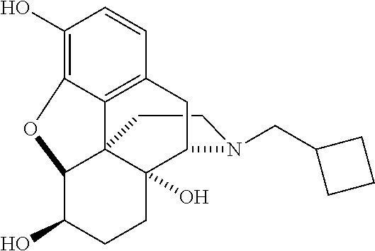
C1CN(CC2CCC2)C2C3(O)C14C1=C(C=CC(O)=C1OC4C(O)CC3)C2
